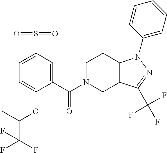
C12=C(CN(C(=O)C3=CC(S(C)(=O)=O)=CC=C3OC(C(F)(F)F)C)CC1)C(C(F)(F)F)=NN2C1=CC=CC=C1
